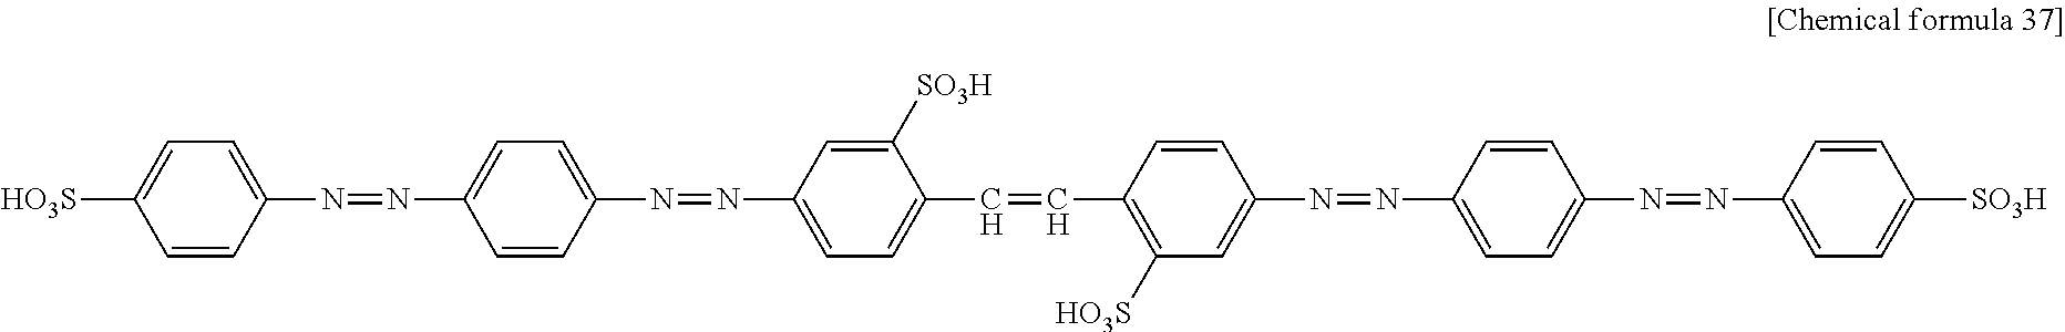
[HO3S]C1=CC=C(N=NC2=CC=C(N=NC3=CC=C(C=CC4=C([HO3S])C=C(N=NC5=CC=C(N=NC6=CC=C([SO3H])C=C6)C=C5)C=C4)C([SO3H])=C3)C=C2)C=C1
